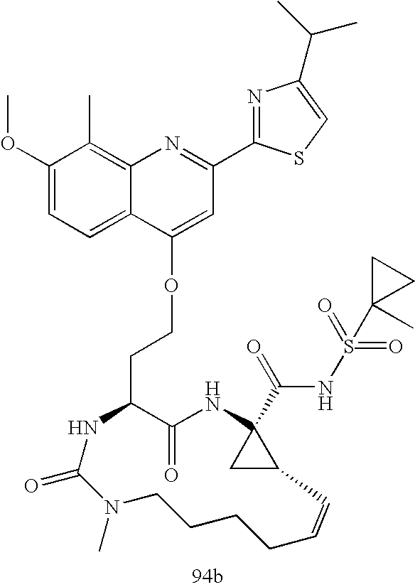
C1(=O)C(CCOC2=CC(C3=NC(C(C)C)=CS3)=NC3=C(C)C(OC)=CC=C32)NC(=O)N(C)CCCCC=CC2CC2(C(=O)NS(C2(C)CC2)(=O)=O)N1
